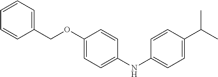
C1=CC=C(COC2=CC=C(NC3=CC=C(C(C)C)C=C3)C=C2)C=C1
